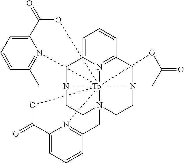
C1=C2N3=C(C=C1)CN14CCN56CCN7(C2)CC2=N8C(=CC=C2)C(=O)O[Tb]371582(N1=C(C6)C=CC=C1C(=O)O2)OC(=O)C4
